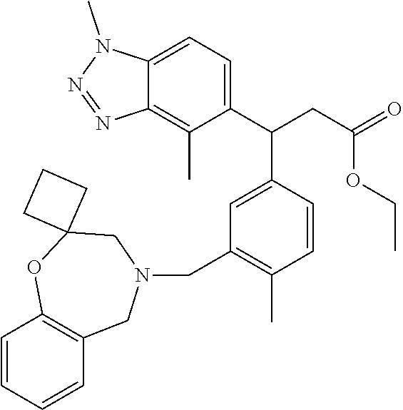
C1=CC=CC2=C1OC1(CN(CC3=C(C)C=CC(C(CC(=O)OCC)C4=CC=C5C(=C4C)N=NN5C)=C3)C2)CCC1
